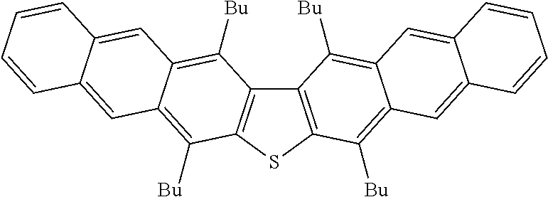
C12=C(SC3=C1C([Bu])=C1C(=C3[Bu])C=C3C(=C1)C=CC=C3)C([Bu])=C1C(=C2[Bu])C=C2C(=C1)C=CC=C2
